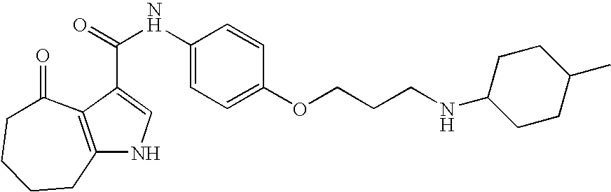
C12=C(C(C(=O)NC3=CC=C(OCCCNC4CCC(C)CC4)C=C3)=CN1)C(=O)CCCC2
